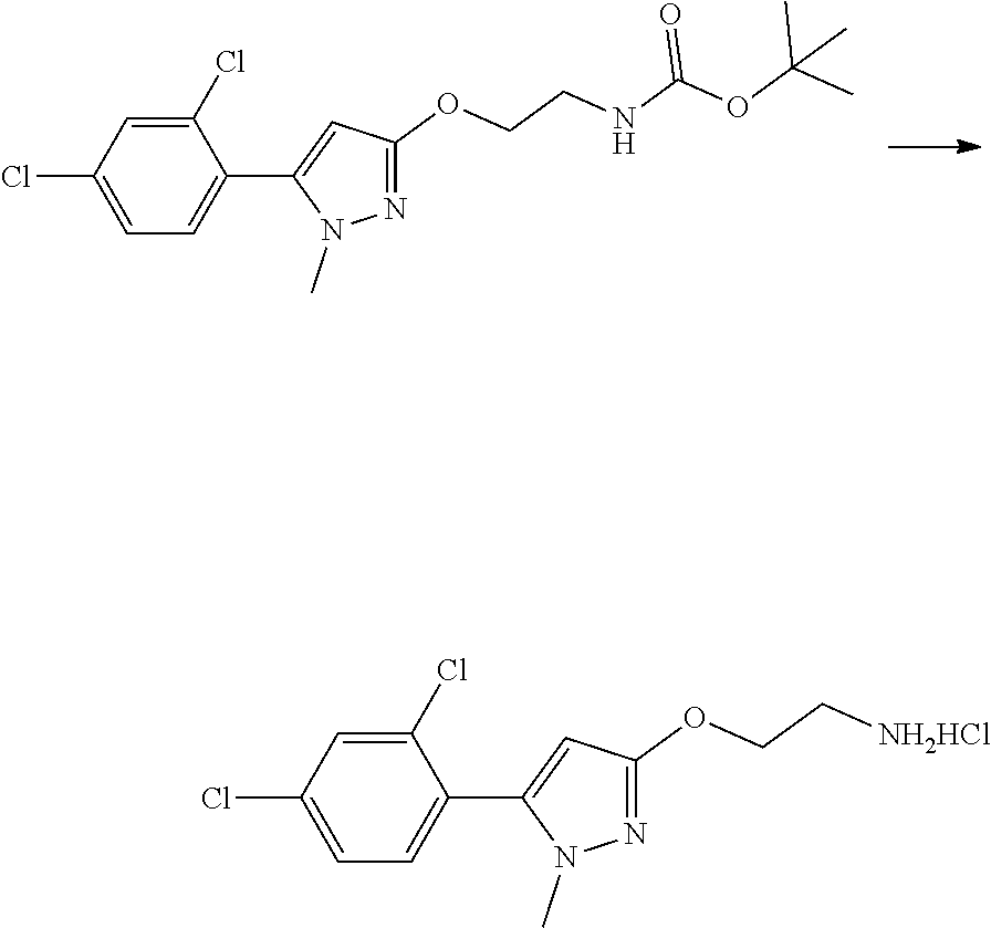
N1=C(OCCNC(=O)OC(C)(C)C)C=C(C2=CC=C(Cl)C=C2Cl)N1C.N1=C(OCC[NH2HCl])C=C(C2=CC=C(Cl)C=C2Cl)N1C
